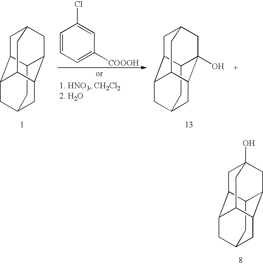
C12CC3CC4C1CC1(O)CC2C(C3)C4C1.C12CC3CC4C1CC1CC2C(C3)C4C1.C12CC3CC4C1CC1CC2(O)C(C3)C4C1.C1=CC=C([COOOH])C=C1Cl
